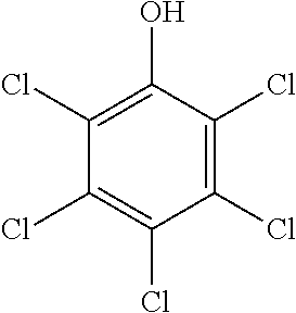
C1(O)=C(Cl)C(Cl)=C(Cl)C(Cl)=C1Cl
